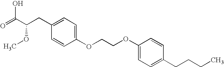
C1=C(OCCOC2=CC=C(CCCC)C=C2)C=CC(CC(C(=O)O)OC)=C1
